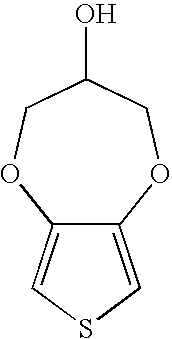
C12=CSC=C1OCC(O)CO2
